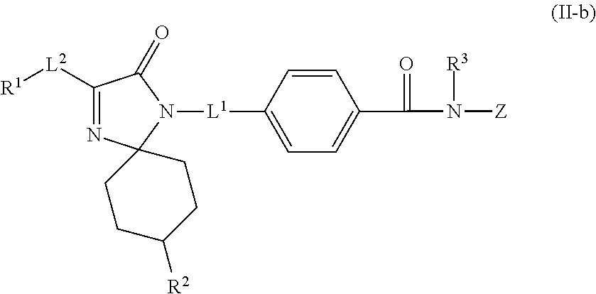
C1=C([L1]N2C(=O)C([L2][R1])=NC23CCC([R2])CC3)C=CC(C(=O)N([R3])[Z])=C1
